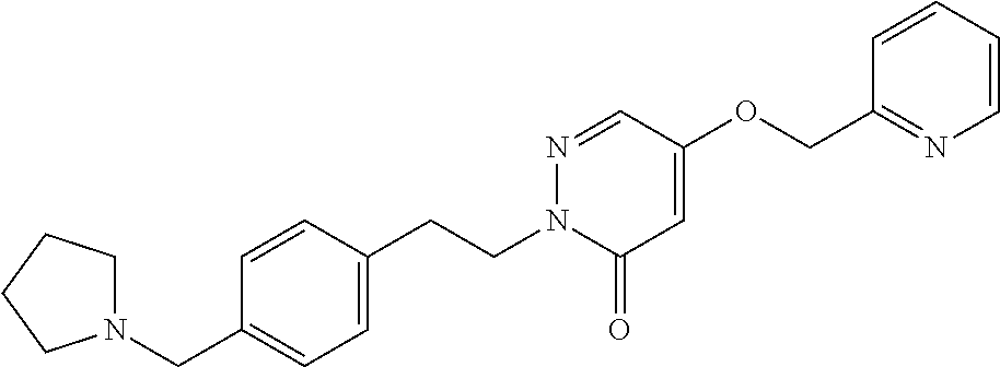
N1(CC2=CC=C(CCN3C(=O)C=C(OCC4=NC=CC=C4)C=N3)C=C2)CCCC1
